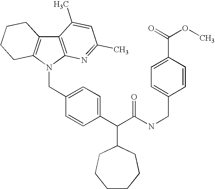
C12=C(N(CC3=CC=C(C(C(NCC4=CC=C(C(=O)OC)C=C4)=O)C4CCCCCC4)C=C3)C3=C1CCCC3)N=C(C)C=C2C
